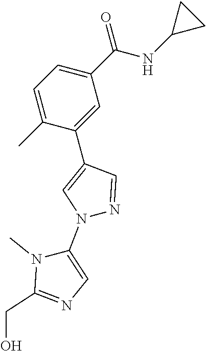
C1(C)=CC=C(C(NC2CC2)=O)C=C1C1=CN(C2=CN=C(CO)N2C)N=C1
